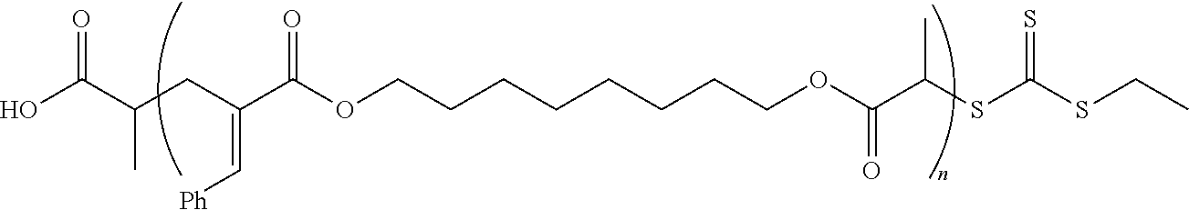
C(C(C(OCCCCCCCCOC(=O)C(C)SC(SCC)=S)=O)=C[Ph])C(C(O)=O)C
